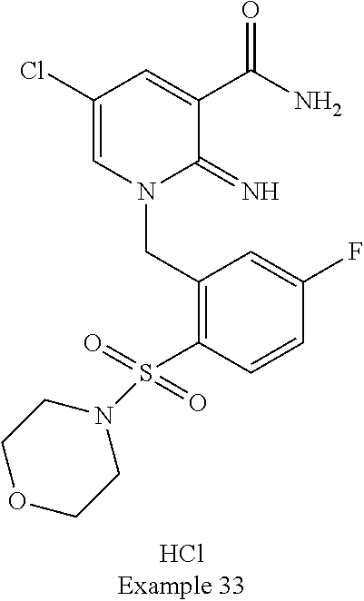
C(N1C(=N)C(C(N)=O)=CC(Cl)=C1)C1=C(S(N2CCOCC2)(=O)=O)C=CC(F)=C1
